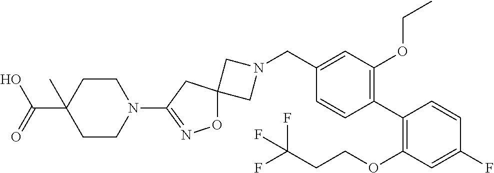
C1N(CC2=CC(OCC)=C(C3=C(OCCC(F)(F)F)C=C(F)C=C3)C=C2)CC12ON=C(N1CCC(C(=O)O)(C)CC1)C2
